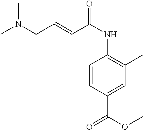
C1=CC(C(OC)=O)=CC(C)=C1NC(C=CCN(C)C)=O
